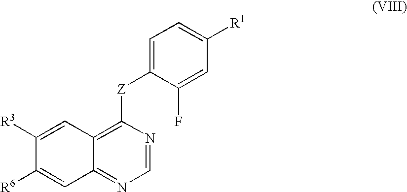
C1([R3])=CC2=C([Z]C3=CC=C([R1])C=C3F)N=CN=C2C=C1[R6]
